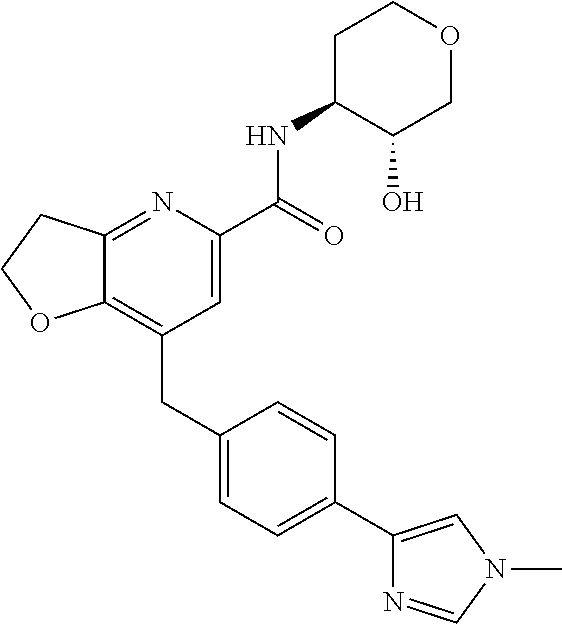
C12=C(CC3=CC=C(C4=CN(C)C=N4)C=C3)C=C(C(NC3C(O)COCC3)=O)N=C1CCO2
